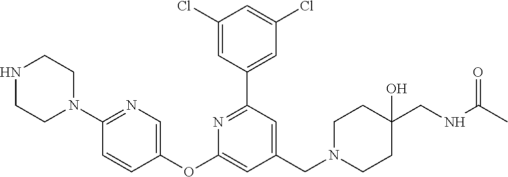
N1CCN(C2=NC=C(OC3=CC(CN4CCC(CNC(C)=O)(O)CC4)=CC(C4=CC(Cl)=CC(Cl)=C4)=N3)C=C2)CC1
